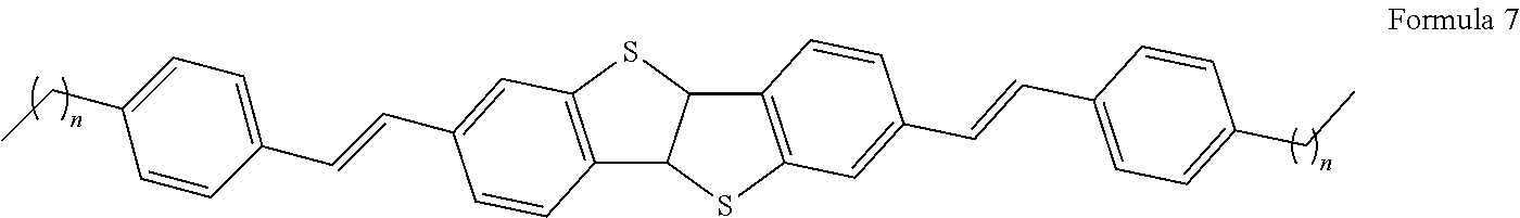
C1(C=CC2=CC3=C(C4C(S3)C3=C(S4)C=C(C=CC4=CC=C(CC)C=C4)C=C3)C=C2)=CC=C(CC)C=C1
